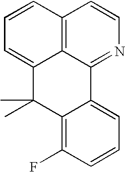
C12=C3C(=NC=C1)C1=CC=CC(F)=C1C(C)(C)C3=CC=C2
